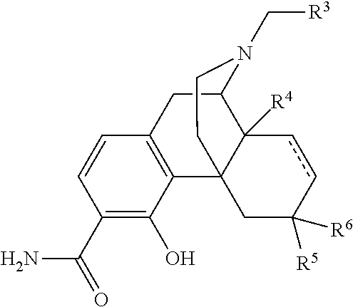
C1(C(=O)N)=C(O)C2=C(C=C1)CC1C3([R4])C2(CC([R5])([R6])cc3)CCN1C[R3]
